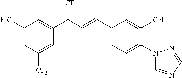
C1([CF3])=CC(C(C=CC2=CC=C(N3C=NC=N3)C([CN])=C2)[CF3])=CC([F3C])=C1
